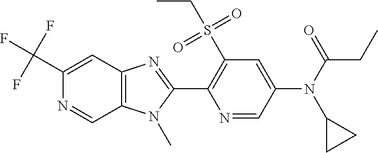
C1(C(F)(F)F)=CC2=C(C=N1)N(C)C(C1=C(S(CC)(=O)=O)C=C(N(C3CC3)C(CC)=O)C=N1)=N2
